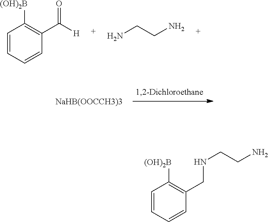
C1=CC=CC(C([H])=O)=C1[(OH)2B].NCCN.[NaHB(OOCCH3)3].C1=CC=CC(CNCCN)=C1[(OH)2B]
